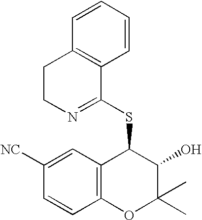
N1=C(SC2C3=C(OC(C)(C)C2O)C=CC([NC])=C3)C2=C(CC1)C=CC=C2
